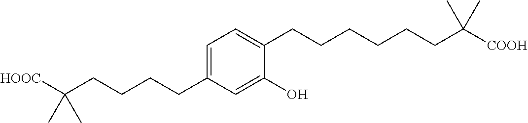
C1=C(CCCCC([HOOC])(C)C)C=C(O)C(CCCCCCC([COOH])(C)C)=C1
